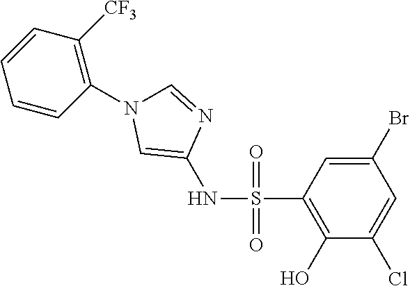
C1=C(Br)C=C(Cl)C(O)=C1S(=O)(=O)NC1=CN(C2=C([CF3])C=CC=C2)C=N1
